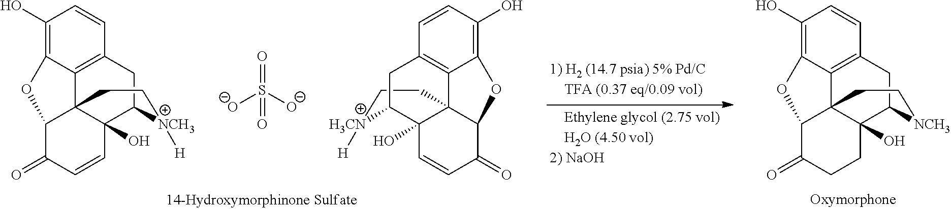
C1(O)=C2C3=C(C=C1)CC1C4(O)C3(C(C(=O)CC4)O2)CC[NCH3]1.C1(O)=C2C3=C(C=C1)CC1C4(O)C3(C(C(=O)C=C4)O2)CC[H3CN]1[H].C1(O)=C2C3=C(C=C1)CC1C4(O)C3(C(C(=O)C=C4)O2)CC[NCH3]1[H].O=S([O-])([O-])=O
